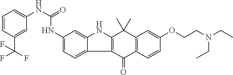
C1(NC(NC2=CC=CC(C(F)(F)F)=C2)=O)=CC=C2C(=C1)NC1=C2C(=O)C2=C(C1(C)C)C=C(OCCN(CC)CC)C=C2
